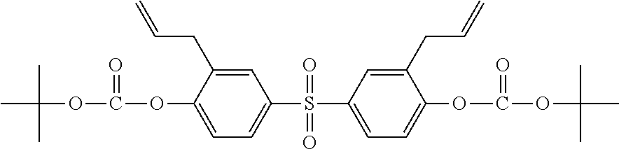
C(OC1=CC=C(S(C2=CC=C(OC(=O)OC(C)(C)C)C(CC=C)=C2)(=O)=O)C=C1CC=C)(=O)OC(C)(C)C
